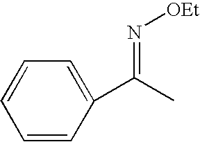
C1=CC(C(C)=N[OEt])=CC=C1
